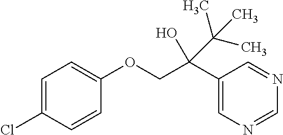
C1=C(Cl)C=CC(OCC(O)(C(C)(C)C)C2=CN=CN=C2)=C1
